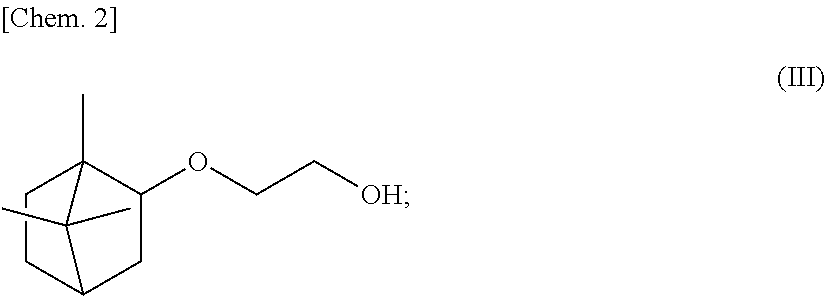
C1CC2CC(OCC[OH])C1(C)C2(C)C
